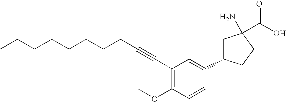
C1(OC)=C(C#CCCCCCCCC)C=C(C2CC(N)(C(O)=O)CC2)C=C1
